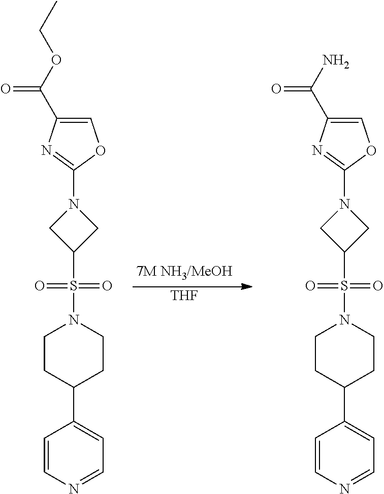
C1(S(=O)(=O)N2CCC(C3=CC=NC=C3)CC2)CN(C2=NC(C(OCC)=O)=CO2)C1.C1(S(=O)(=O)N2CCC(C3=CC=NC=C3)CC2)CN(C2=NC(C(N)=O)=CO2)C1.[THF]
